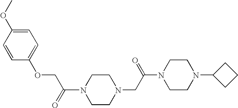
N1(C(=O)COC2=CC=C(OC)C=C2)CCN(CC(N2CCN(C3CCC3)CC2)=O)CC1
